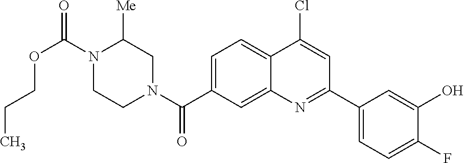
N1(C(OCCC)=O)CCN(C(=O)C2=CC=C3C(=C2)N=C(C2=CC=C(F)C(O)=C2)C=C3Cl)CC1[Me]
